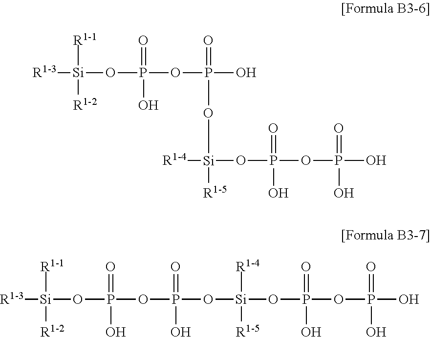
[R1-3][Si]([R1-1])([R1-2])OP(OP(O)(=O)O[Si]([R1-5])([R1-4])OP(OP(O)(O)=O)(O)=O)(=O)O.[R1-3][Si]([R1-1])([R1-2])OP(OP(O[Si]([R1-4])([R1-5])OP(OP(O)(=O)O)(=O)O)(=O)O)(=O)O
